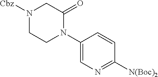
C1(N2C(=O)CN([Cbz])CC2)=CN=C([N(Boc)2])C=C1
